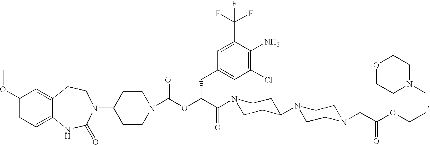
C1(OC)=CC=C2C(=C1)CCN(C1CCN(C(OC(C(=O)N3CCC(N4CCN(CC(OCCCN5CCOCC5)=O)CC4)CC3)CC3=CC(Cl)=C(N)C(C(F)(F)F)=C3)=O)CC1)C(=O)N2
